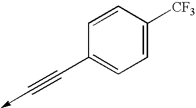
C1(C#C->C)=CC=C([CF3])C=C1
